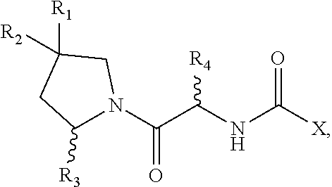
N1(C(C(NC([X])=O)[R4])=O)C([R3])CC([R2])([R1])C1
